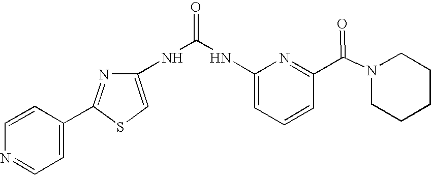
C1(NC(=O)NC2=CC=CC(C(N3CCCCC3)=O)=N2)=CSC(C2=CC=NC=C2)=N1
